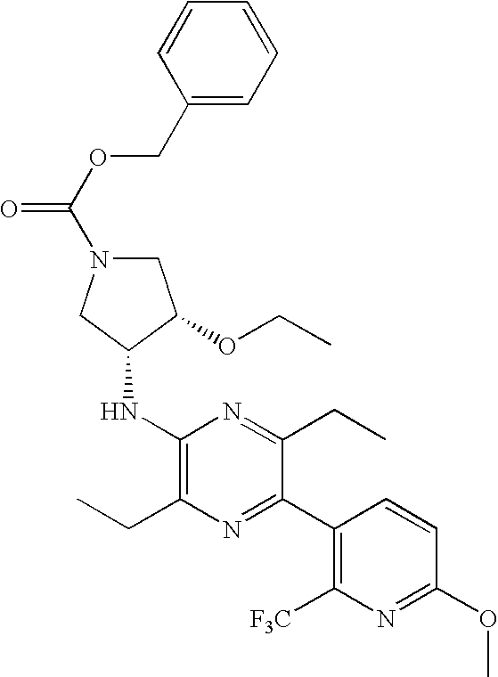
C1N(C(=O)OCC2=CC=CC=C2)CC(NC2=C(CC)N=C(C3=C([F3C])N=C(OC)C=C3)C(CC)=N2)C1OCC
